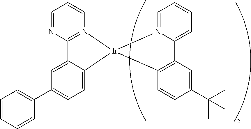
C12=N(C=CC=N1)[Ir]1(C3=CC=C(C4=CC=CC=C4)C=C23)C2=C(C3=CC=CC=N31)C=C(C(C)(C)C)C=C2
